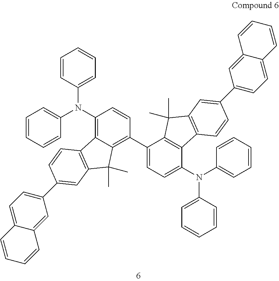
C1=CC(N(C2=C3C(=C(C4=CC=C(N(C5=CC=CC=C5)C5=CC=CC=C5)C5=C4C(C)(C)C4=C5C=CC(C5=CC=C6C(=C5)C=CC=C6)=C4)C=C2)C(C)(C)C2=C3C=CC(C3=CC=C4C(=C3)C=CC=C4)=C2)C2=CC=CC=C2)=CC=C1
